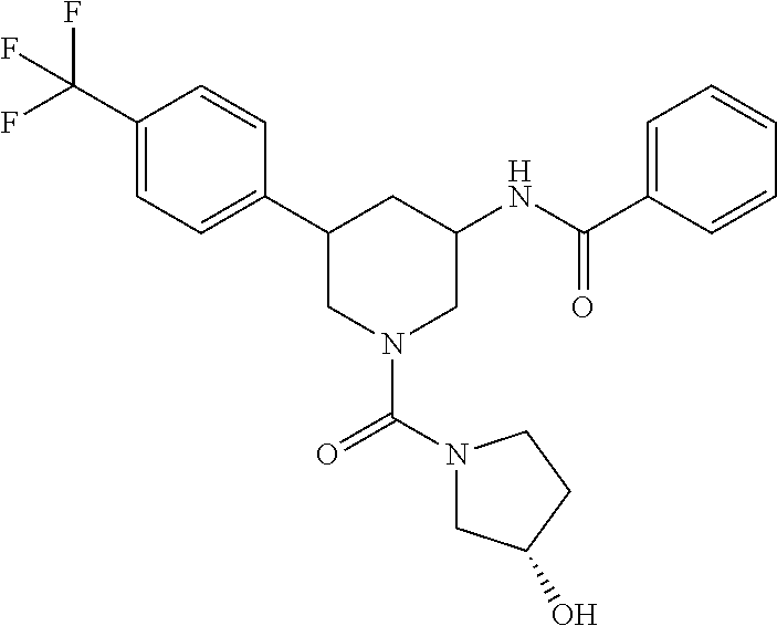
C1(C(F)(F)F)=CC=C(C2CN(C(N3CC(O)CC3)=O)CC(NC(C3=CC=CC=C3)=O)C2)C=C1
